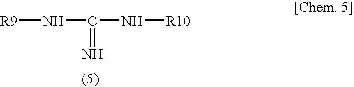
[R9]NC(N[R10])=N
